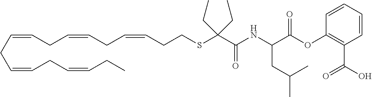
C(CC=CCC=CCC=CCCSC(C(=O)NC(C(OC1=C(C(O)=O)C=CC=C1)=O)CC(C)C)(CC)CC)=CCC=CCC
